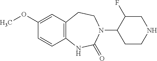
C1(N2C(=O)NC3=C(CC2)C=C(OC)C=C3)CCNCC1F
